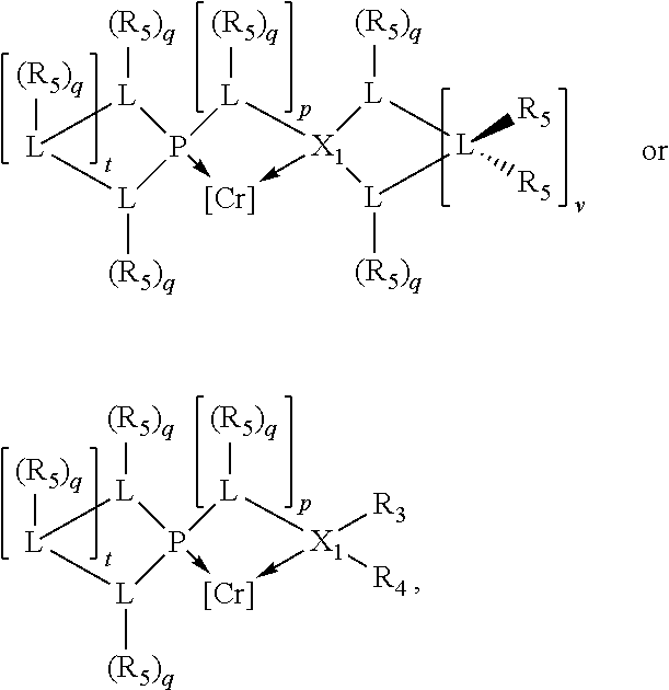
[L]1([(R5)q])[L]([(R5)q])[L]([(R5)q])P12->[Cr]-[X1]([R3])([R4])[L]2[(R5)q].[L]1([(R5)q])[L]([(R5)q])[L]([(R5)q])P12->[Cr]-[X1]1([L]2[(R5)q])[L]([(R5)q])[L]([R5])([R5])[L]1[(R5)q]
